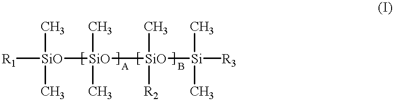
[SiO]([SiO]([SiO]([Si]([R3])(C)C)(C)[R2])(C)C)([R1])(C)C
